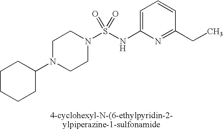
C1=C(NS(N2CCN(C3CCCCC3)CC2)(=O)=O)N=C(CC)C=C1
